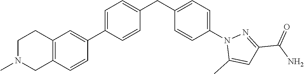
C12=C(C=CC(C3=CC=C(CC4=CC=C(N5C(C)=CC(C(N)=O)=N5)C=C4)C=C3)=C1)CN(C)CC2
